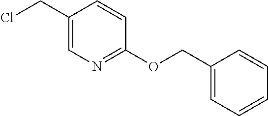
C1(CCl)=CN=C(OCC2=CC=CC=C2)C=C1
